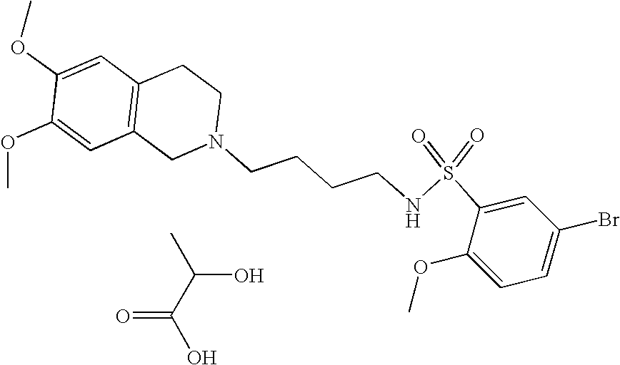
C1=C(OC)C(OC)=CC2=C1CCN(CCCCNS(=O)(=O)C1=CC(Br)=CC=C1OC)C2.C(C)(C(O)=O)O
